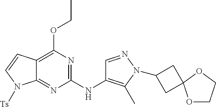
C12=NC(NC3=C(C)N(C4CC5(C4)OCCO5)N=C3)=NC(OCC)=C1C=CN2[Ts]
